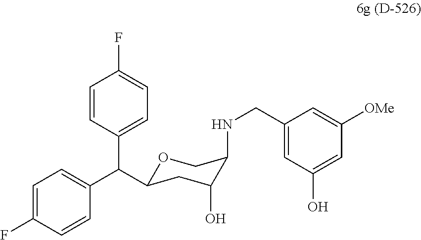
O1C(C(C2=CC=C(F)C=C2)C2=CC=C(F)C=C2)CC(O)C(NCC2=CC(O)=CC([OMe])=C2)C1
